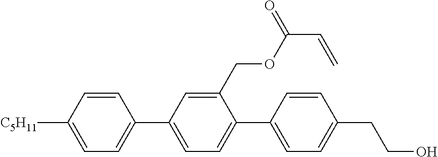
C1=CC([C5H11])=CC=C1C1=CC=C(C2=CC=C(CCO)C=C2)C(COC(C=C)=O)=C1
